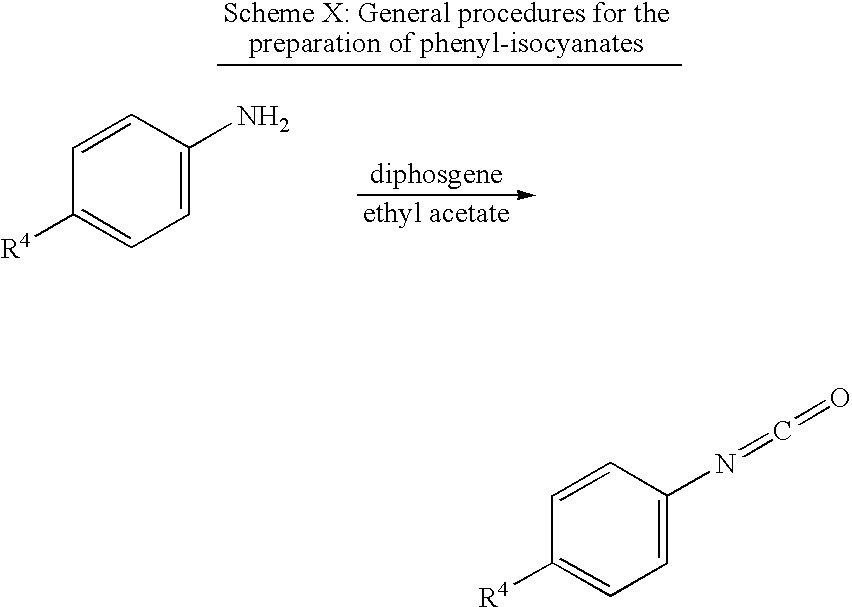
C1=C(N)C=CC([R4])=C1.C1=C(N=C=O)C=CC([R4])=C1
